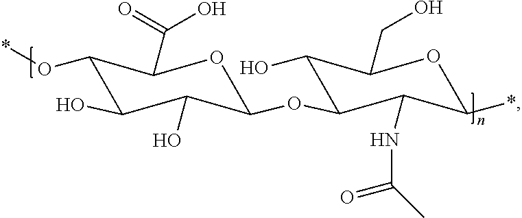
O1C(OC2C(O)C(CO)OC(*)C2NC(=O)C)C(O)C(O)C(O*)C1C(=O)O
